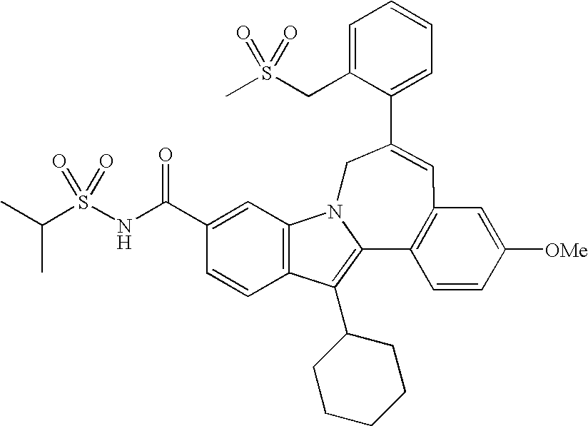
C1=C(CS(C)(=O)=O)C(C2=CC3=C(C4=C(C5CCCCC5)C5=C(C=C(C(NS(C(C)C)(=O)=O)=O)C=C5)N4C2)C=CC([OMe])=C3)=CC=C1
